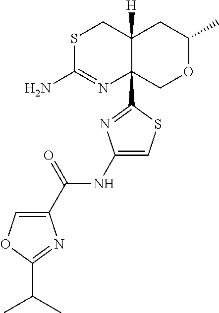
S1C(N)=NC2(C3=NC(NC(C4=COC(C(C)C)=N4)=O)=CS3)C([H])(C1)CC(C)OC2
